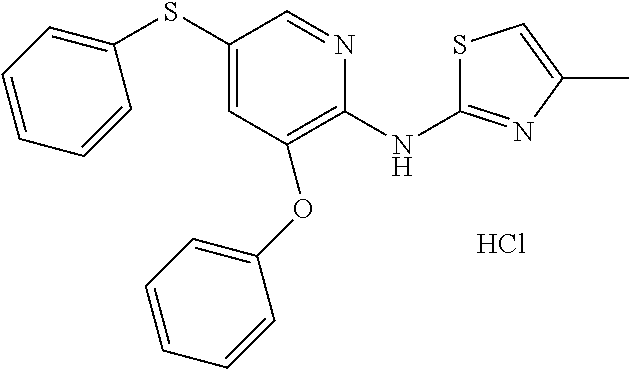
C1(OC2=CC=CC=C2)=C(NC2=NC(C)=CS2)N=CC(SC2=CC=CC=C2)=C1.Cl
